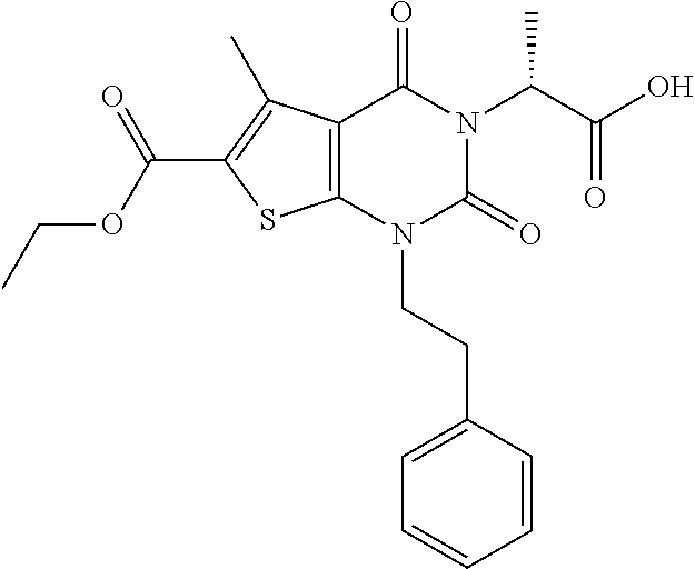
C12=C(N(CCC3=CC=CC=C3)C(=O)N(C(C(O)=O)C)C1=O)SC(C(OCC)=O)=C2C
